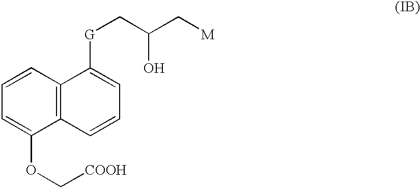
C12=C(C=CC=C1OC[COOH])C([G]CC(C[M])O)=CC=C2
